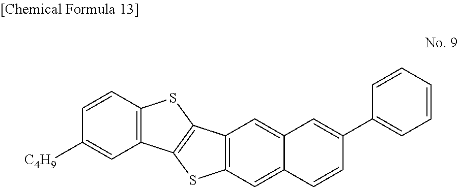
C12=C(C=C3C(=C1)C=C(C1=CC=CC=C1)C=C3)SC1=C2SC2=C1C=C([C4H9])C=C2
